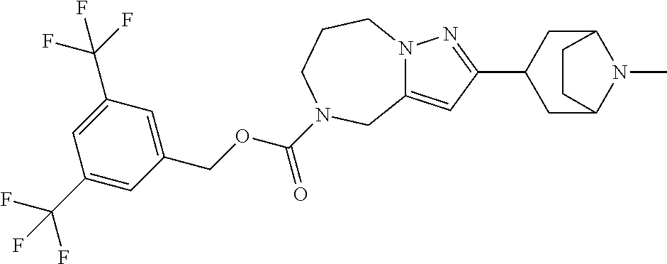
C12=CC(C3CC4N(C)C(C3)CC4)=NN1CCCN(C(OCC1=CC(C(F)(F)F)=CC(C(F)(F)F)=C1)=O)C2
